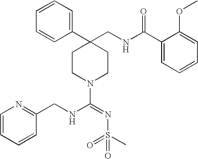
C1(C2(CNC(C3=CC=CC=C3OC)=O)CCN(C(=NS(C)(=O)=O)NCC3=NC=CC=C3)CC2)=CC=CC=C1
